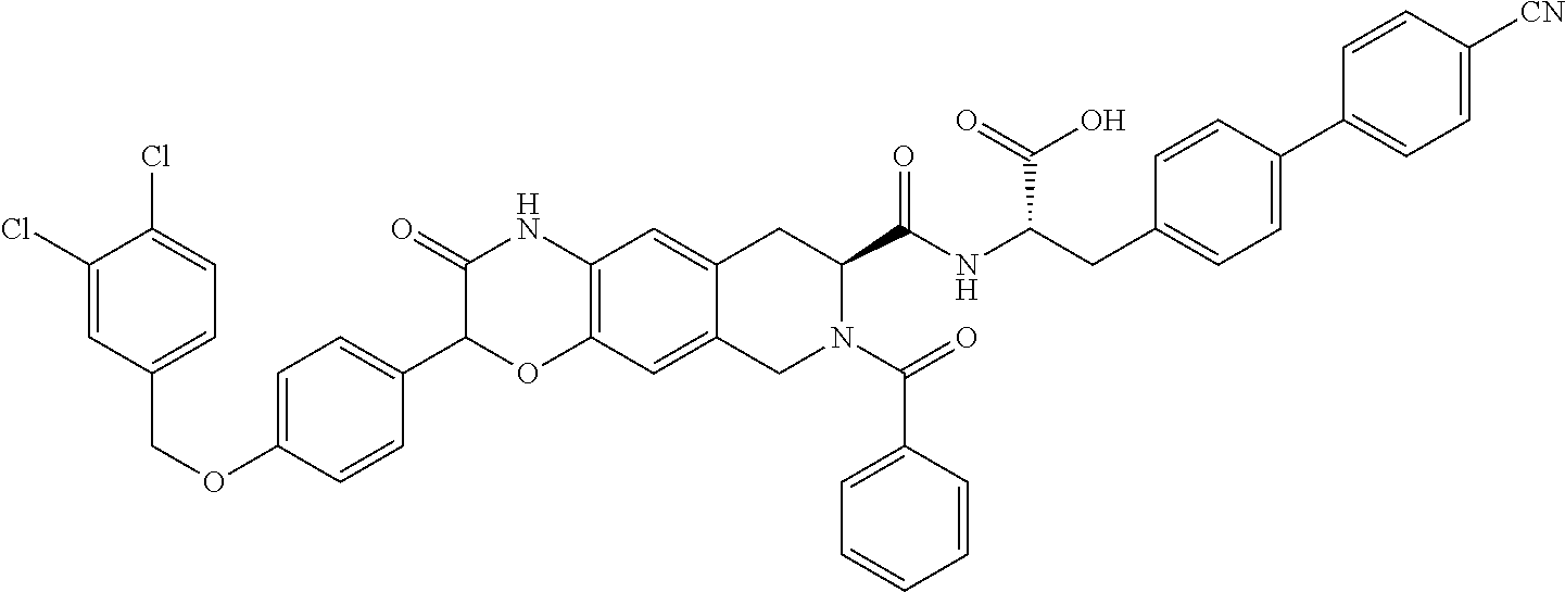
C1(Cl)=CC(COC2=CC=C(C3OC4=C(NC3=O)C=C3C(=C4)CN(C(=O)C4=CC=CC=C4)C(C(NC(CC4=CC=C(C5=CC=C([CN])C=C5)C=C4)C(=O)O)=O)C3)C=C2)=CC=C1Cl
